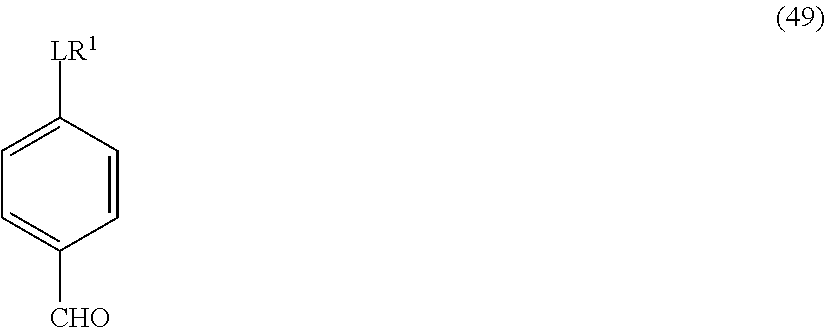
[LR1]C1=CC=C([CHO])C=C1
